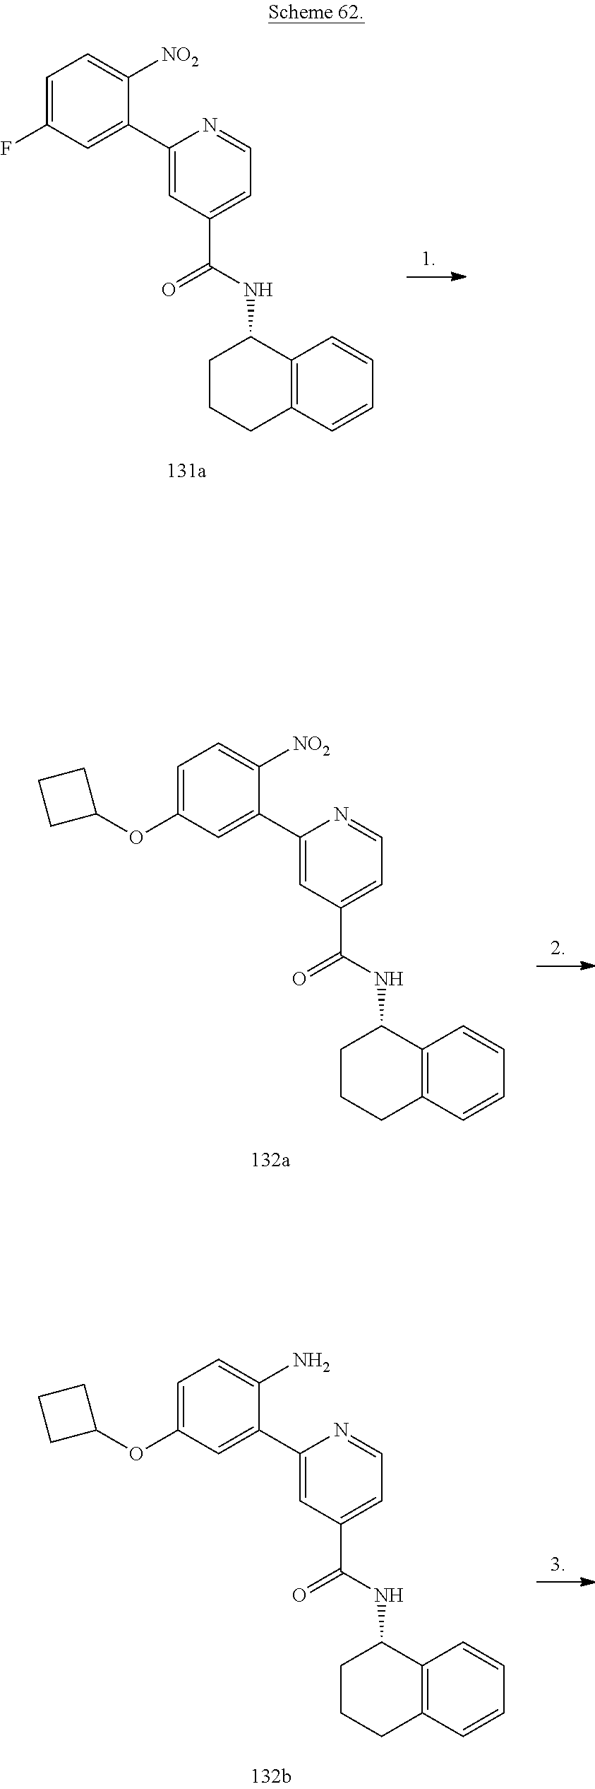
C1=NC(C2=CC(F)=CC=C2[NO2])=CC(C(=O)NC2CCCC3=C2C=CC=C3)=C1.C1=NC(C2=CC(OC3CCC3)=CC=C2[NO2])=CC(C(=O)NC2CCCC3=C2C=CC=C3)=C1.C1=NC(C2=CC(OC3CCC3)=CC=C2N)=CC(C(=O)NC2CCCC3=C2C=CC=C3)=C1
